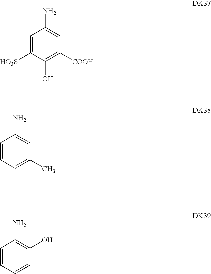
C1=C([HO3S])C(O)=C([COOH])C=C1N.C1=CC=C(C)C=C1N.C1=CC=CC(O)=C1N
